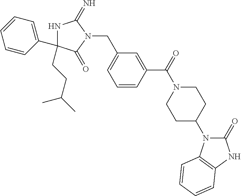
N1C(CCC(C)C)(C2=CC=CC=C2)C(=O)N(CC2=CC=CC(C(=O)N3CCC(N4C(=O)NC5=C4C=CC=C5)CC3)=C2)C1=N
